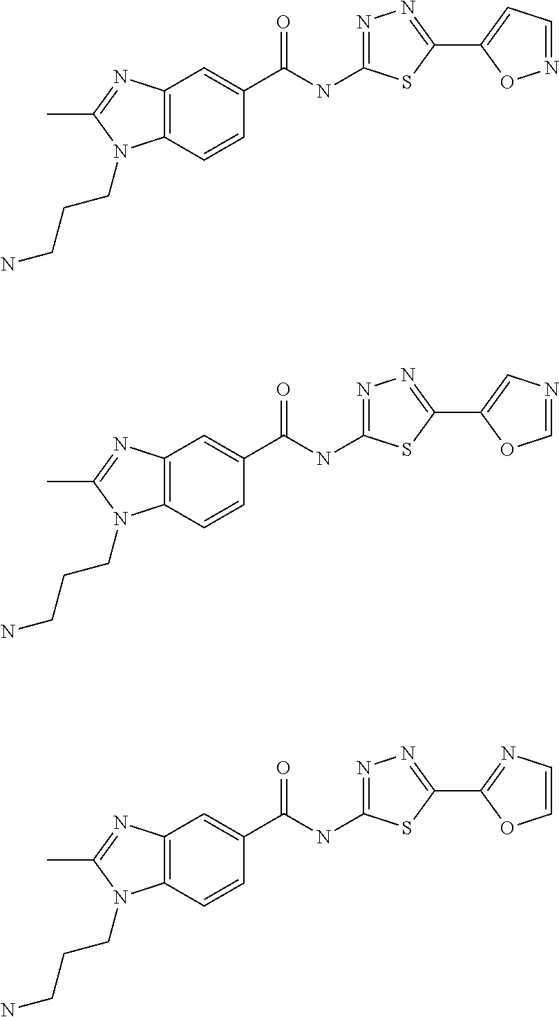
C12=C(C=CC(C(NC3=NN=C(C4=CC=NO4)S3)=O)=C1)N(CCCN)C(C)=N2.C12=C(C=CC(C(NC3=NN=C(C4=CN=CO4)S3)=O)=C1)N(CCCN)C(C)=N2.C12=C(C=CC(C(NC3=NN=C(C4=NC=CO4)S3)=O)=C1)N(CCCN)C(C)=N2
